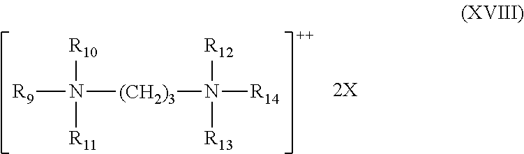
[R9]N([R10])([R11])[(CH2)3]N([R13])([R12])[R14]
